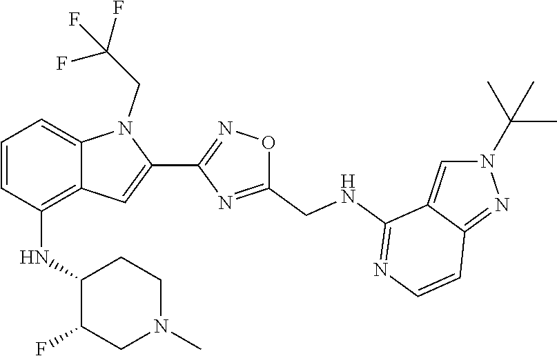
C1(C2=CC3=C(NC4C(F)CN(C)CC4)C=CC=C3N2CC(F)(F)F)=NOC(CNC2=NC=CC3=NN(C(C)(C)C)C=C32)=N1
